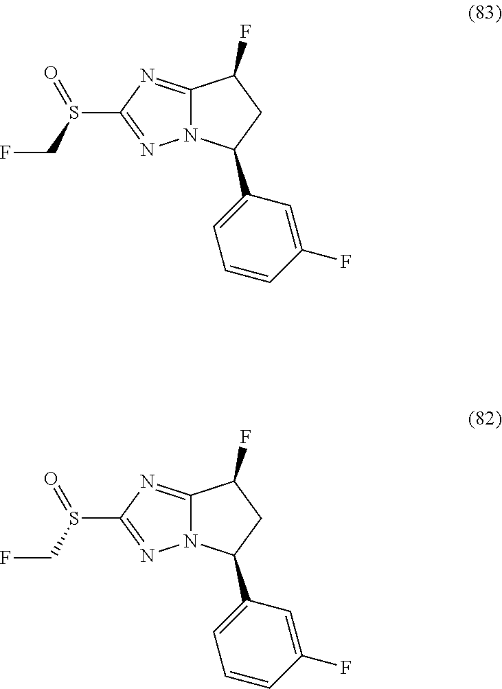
N12C(=NC(S(CF)=O)=N1)C(F)CC2C1=CC=CC(F)=C1.N12C(=NC(S(CF)=O)=N1)C(F)CC2C1=CC=CC(F)=C1
